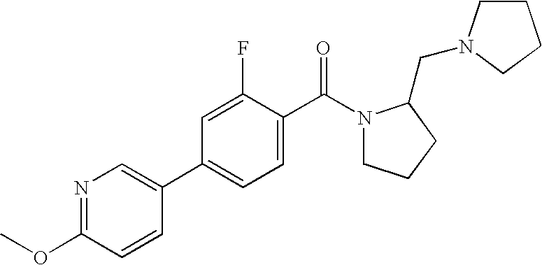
N1=C(OC)C=CC(C2=CC=C(C(N3CCCC3CN3CCCC3)=O)C(F)=C2)=C1
